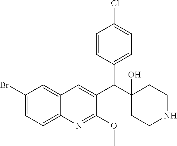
C1(Br)=CC=C2C(=C1)C=C(C(C1(O)CCNCC1)C1=CC=C(Cl)C=C1)C(OC)=N2
